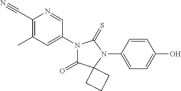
C1(C#N)=C(C)C=C(N2C(=O)C3(N(C4=CC=C(O)C=C4)C2=S)CCC3)C=N1
